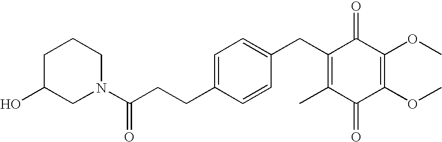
C1(=O)C(C)=C(CC2=CC=C(CCC(=O)N3CCCC(O)C3)C=C2)C(=O)C(OC)=C1OC
